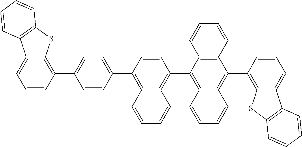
C1=CC(C2=CC=C(C3=C4C(=CC=C3)C3=C(S4)C=CC=C3)C=C2)=C2C(=C1C1=C3C(=C(C4=C5C(=CC=C4)C4=C(S5)C=CC=C4)C4=C1C=CC=C4)C=CC=C3)C=CC=C2
